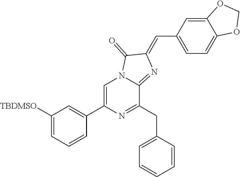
C1([TBDMSO])=CC=CC(C2=CN3C(=NC(=CC4=CC=C5C(=C4)OCO5)C3=O)C(CC3=CC=CC=C3)=N2)=C1
